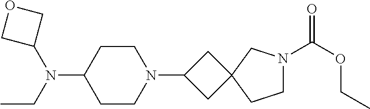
C1CN(C2CC3(C2)CCN(C(OCC)=O)C3)CCC1N(C1COC1)CC
